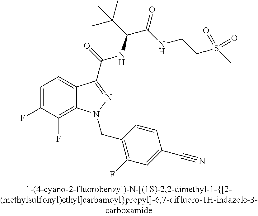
C1=C(F)C(F)=C2C(=C1)C(C(=O)NC(C(C)(C)C)C(=O)NCCS(C)(=O)=O)=NN2CC1=C(F)C=C(C#N)C=C1
